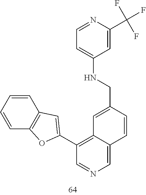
C1=CC=CC2=C1C=C(C1=C3C(=CN=C1)C=CC(CNC1=CC=NC(C(F)(F)F)=C1)=C3)O2
